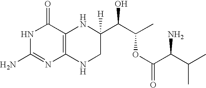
N1C(N)=NC2=C(C1=O)NC(C(C(C)OC(=O)C(C(C)C)N)O)([H])CN2
